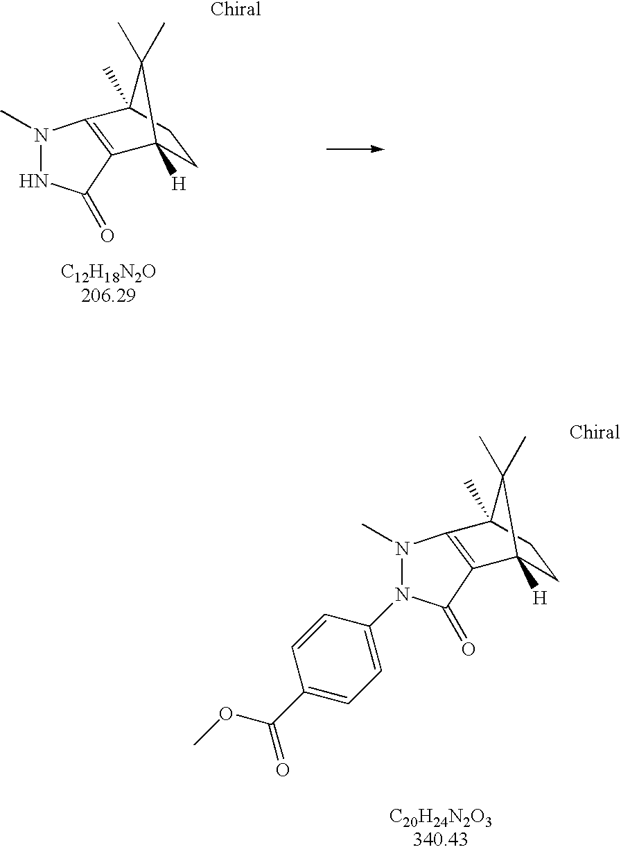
[C12H18N2O206.29].N1(C)NC(=O)C2=C1C1(C)CCC2([H])C1(C)C.[C20H24N2O3340.43].N1(C)N(C2=CC=C(C(OC)=O)C=C2)C(=O)C2=C1C1(C)CCC2([H])C1(C)C
